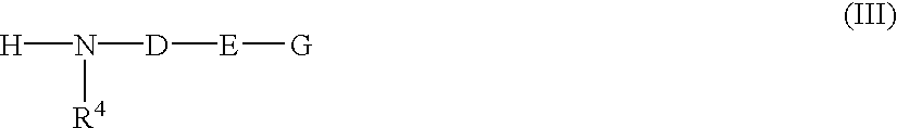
[H]N([D][E][G])[R4]
